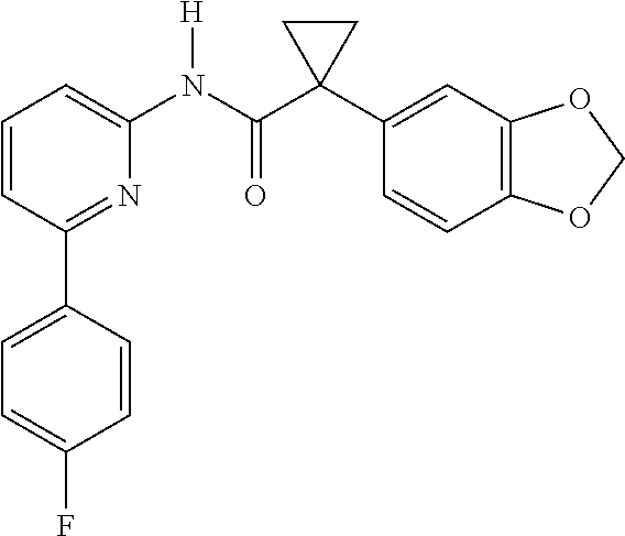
C1=CC(C2=CC=C(F)C=C2)=NC(N(C(C2(C3=CC4=C(C=C3)OCO4)CC2)=O)[H])=C1
